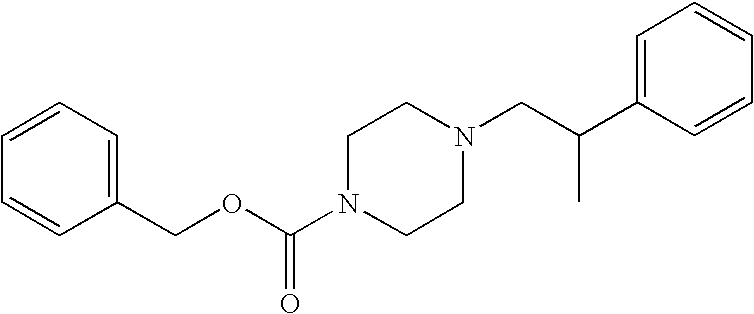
C(OC(N1CCN(CC(C2=CC=CC=C2)C)CC1)=O)C1=CC=CC=C1
